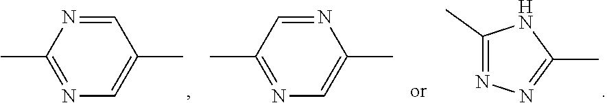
C1=NC(C)=NC=C1C.N1=CC(C)=NC=C1C.C1(C)=NN=C(C)N1
